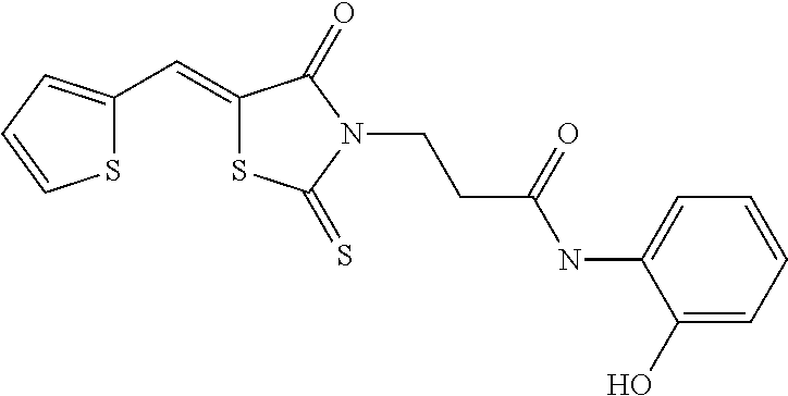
S1C(C=C2SC(=S)N(CCC(NC3=CC=CC=C3O)=O)C2=O)=CC=C1
